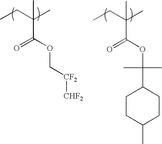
CCC(C)(C(OC[CF2][CHF2])=O)C.CCC(C)(C(OC(C1CCC(C)CC1)(C)C)=O)C
